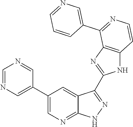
C1=NC=C(C2=CN=C3C(=C2)C(C2=NC4=C(N2)C=CN=C4C2=CN=CC=C2)=NN3)C=N1
